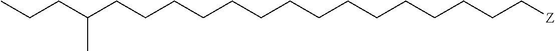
C(CCCCC[Z])CCCCCCCCCC(CCC)C
